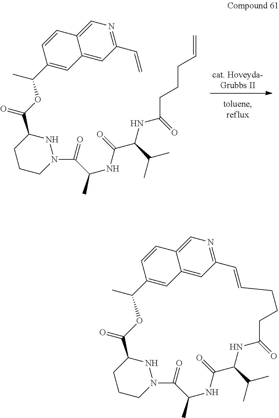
C1CCN(C(C(NC(C(NC(=O)CCCC=C)C(C)C)=O)C)=O)NC1C(=O)OC(C1=CC2=CC(C=C)=NC=C2C=C1)C.C1CCN2NC1C(=O)OC(C)C1=CC3=CC(=NC=C3C=C1)C=CCCCC(=O)NC(C(C)C)C(=O)NC(C)C2=O
